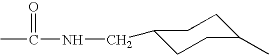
CC(=O)NCC1CCC(C)CC1
